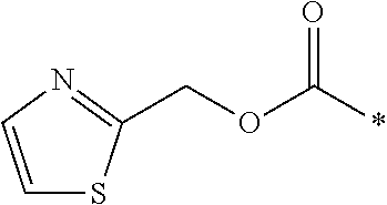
C1=CN=C(COC(*)=O)S1
